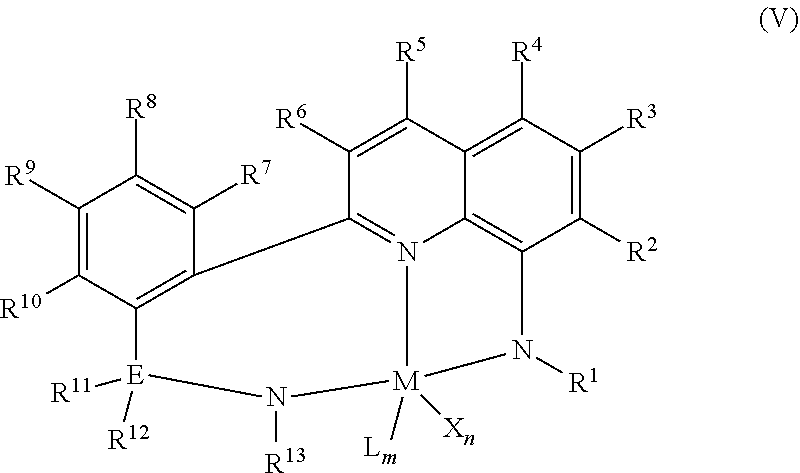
C1([R2])=C([R3])C([R4])=C2C3=C1N([R1])[M]1([Lm])([Xn])N3=C(C([R6])=C2[R5])C2=C(C([R10])=C([R9])C([R8])=C2[R7])[E]([R12])([R11])N1[R13]
